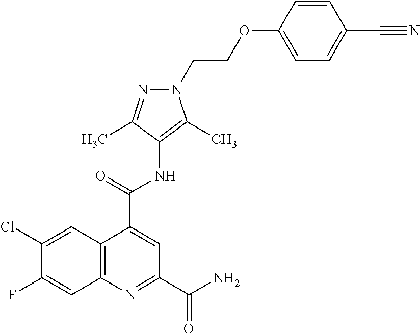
C12=C(N=C(C(=O)N)C=C1C(=O)NC1=C(C)N(CCOC3=CC=C(C#N)C=C3)N=C1C)C=C(F)C(Cl)=C2
